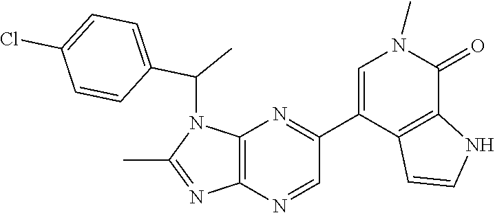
N1(C(C2=CC=C(Cl)C=C2)C)C(C)=NC2=C1N=C(C1=CN(C)C(=O)C3=C1C=CN3)C=N2
